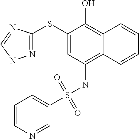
N1=C(SC2=CC(NS(=O)(=O)C3=CC=CN=C3)=C3C(=C2O)C=CC=C3)N=CN1
